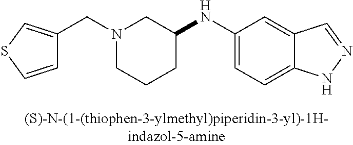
C(N1CCCC(NC2=CC=C3C(=C2)C=NN3)C1)C1=CSC=C1
